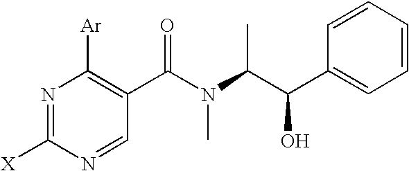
N1=C([X])N=CC(C(N(C(C(C2=CC=CC=C2)O)C)C)=O)=C1[Ar]
